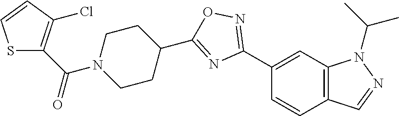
C1(C2=NOC(C3CCN(C(C4=C(Cl)C=CS4)=O)CC3)=N2)=CC2=C(C=C1)C=NN2C(C)C
